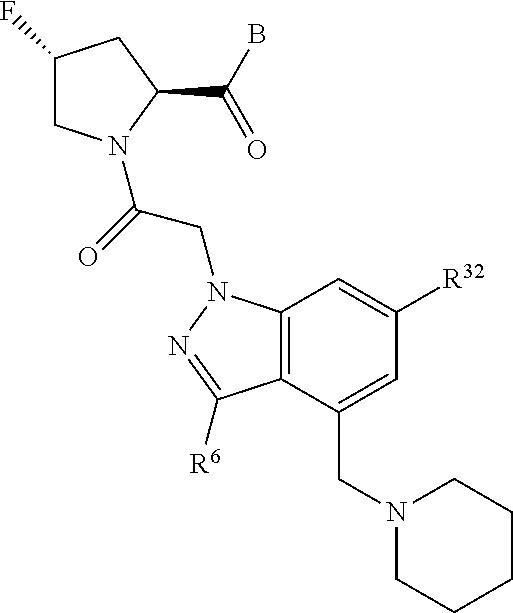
C1(F)CN(C(=O)CN2C3=C(C(CN4CCCCC4)=CC([R32])=C3)C([R6])=N2)C(C(B)=O)C1
